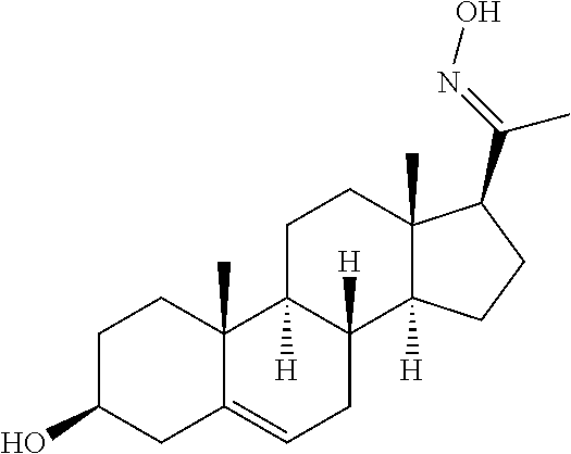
C1C(O)CC2=CCC3([H])C([H])(C2(C)C1)CCC1(C)C3([H])CCC1C(=NO)C
